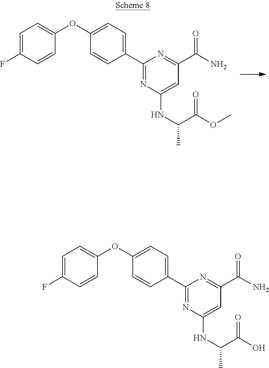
C1(OC2=CC=C(C3=NC(NC(C(OC)=O)C)=CC(C(N)=O)=N3)C=C2)=CC=C(F)C=C1.C1(OC2=CC=C(C3=NC(NC(C(O)=O)C)=CC(C(N)=O)=N3)C=C2)=CC=C(F)C=C1
